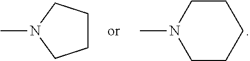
CN1CCCCC1.CN1CCCC1
